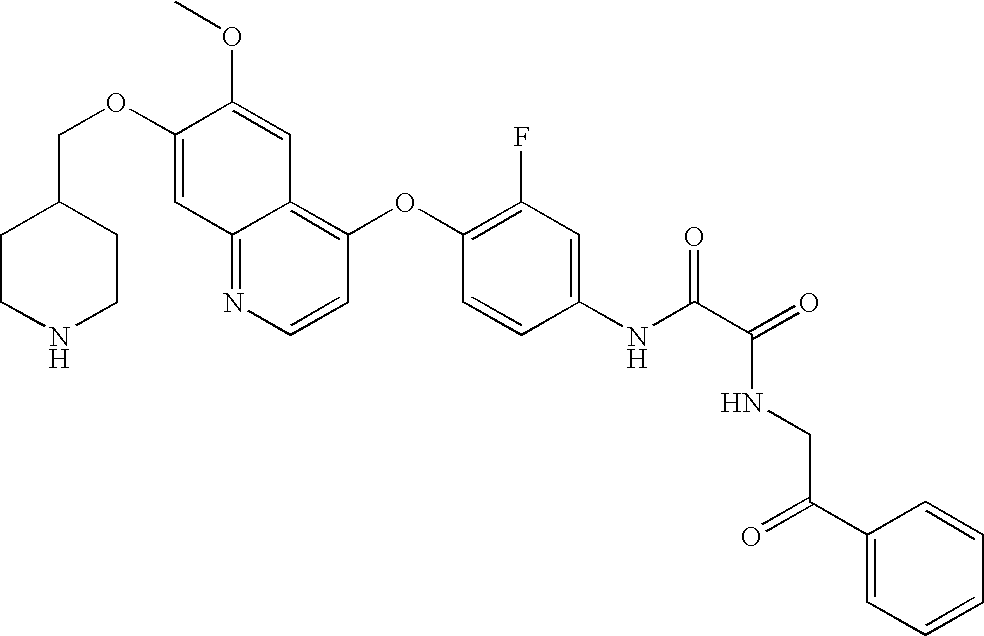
C12=NC=CC(OC3=C(F)C=C(NC(C(=O)NCC(=O)C4=CC=CC=C4)=O)C=C3)=C1C=C(OC)C(OCC1CCNCC1)=C2
